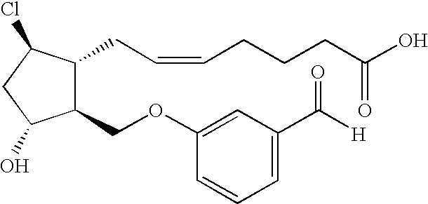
C1(OCC2C(CC=CCCCC(O)=O)C(Cl)CC2O)=CC(C([H])=O)=CC=C1
